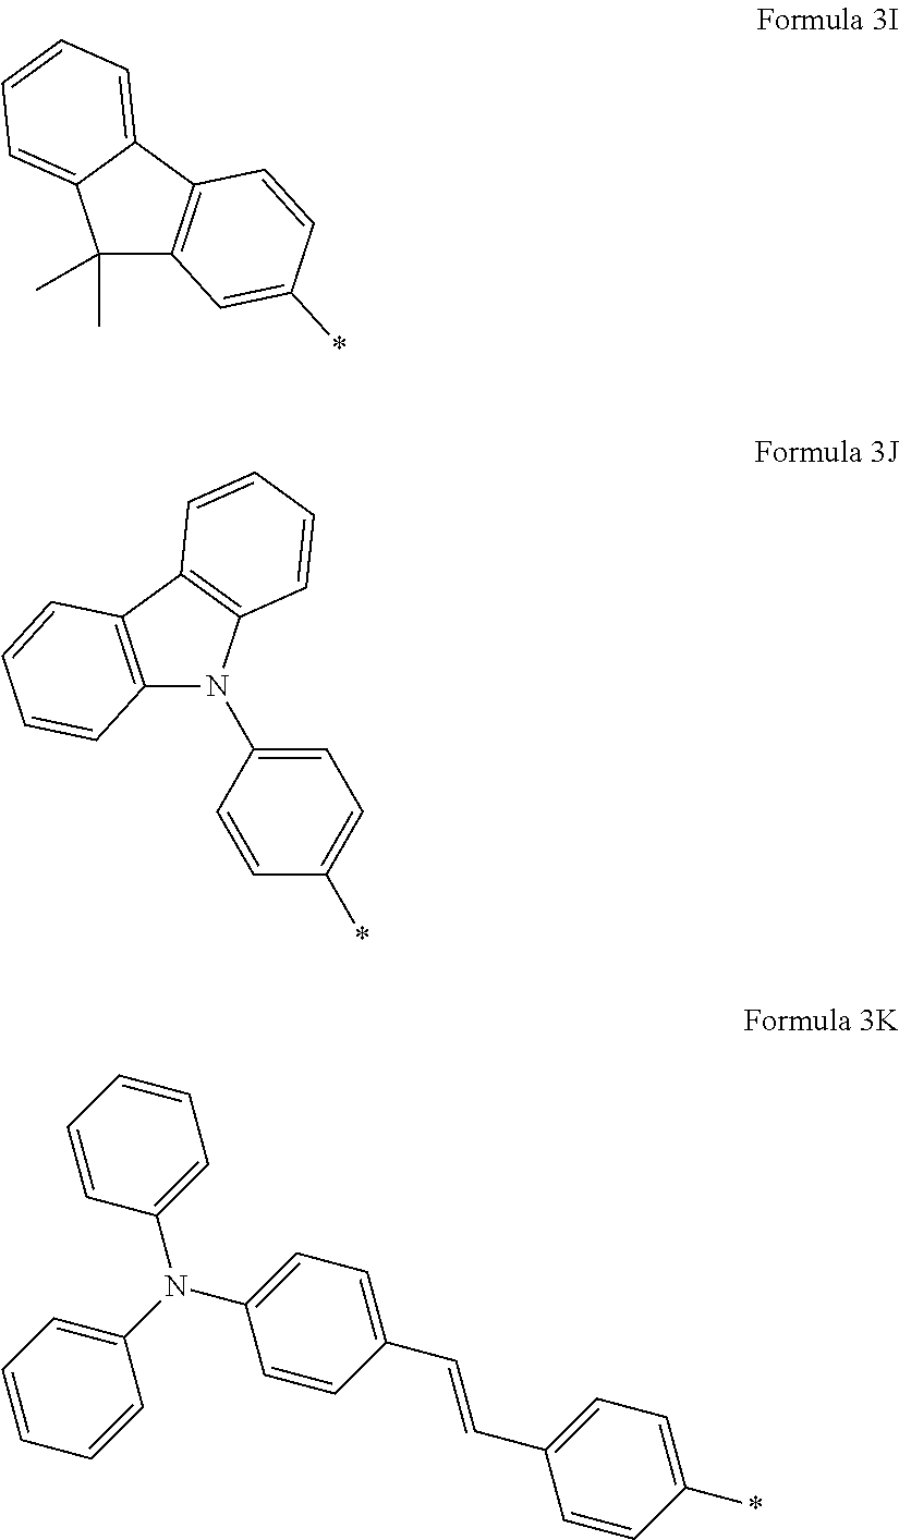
C1(C)(C)C2=C(C3=CC=CC=C13)C=CC(*)=C2.C12=C(C3=C(N1C1=CC=C(*)C=C1)C=CC=C3)C=CC=C2.C1=CC(N(C2=CC=CC=C2)C2=CC=C(C=CC3=CC=C(*)C=C3)C=C2)=CC=C1
